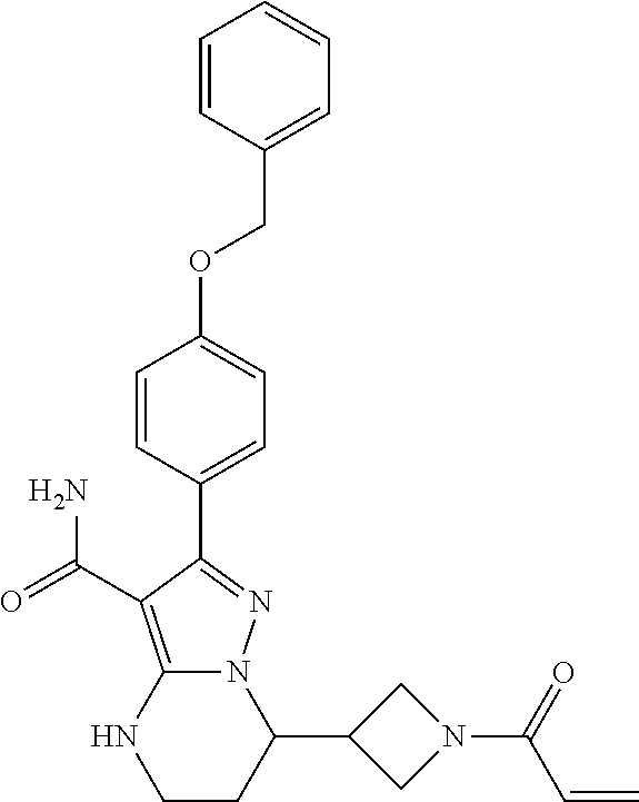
C(C1=CC=CC=C1)OC1=CC=C(C2=NN3C(=C2C(=O)N)NCCC3C2CN(C(=O)C=C)C2)C=C1
